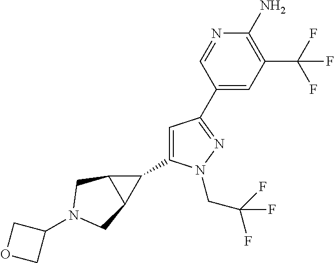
C1(C2C3C2CN(C2COC2)C3)=CC(C2=CC(C(F)(F)F)=C(N)N=C2)=NN1CC(F)(F)F
